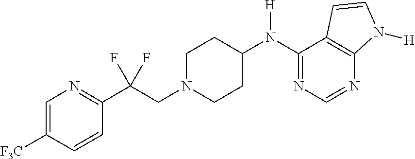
C1=C([F3C])C=CC(C(CN2CCC(N(C3=NC=NC4=C3C=CN4[H])[H])CC2)(F)F)=N1
